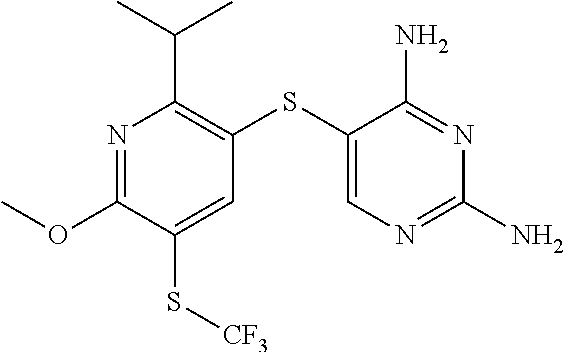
N1=C(OC)C(S[CF3])=CC(SC2=CN=C(N)N=C2N)=C1C(C)C
